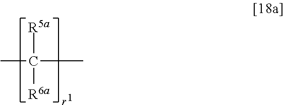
CC(C)([R5a])[R6a]
